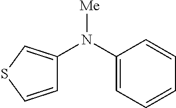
C1=CSC=C1N(C1=CC=CC=C1)[Me]
